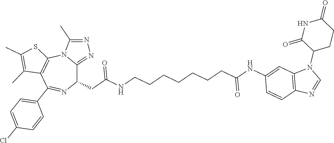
C12=NN=C(C)N1C1=C(C(C3=CC=C(Cl)C=C3)=NC2CC(NCCCCCCCC(NC2=CC3=C(C=C2)N=CN3C2CCC(=O)NC2=O)=O)=O)C(C)=C(C)S1
